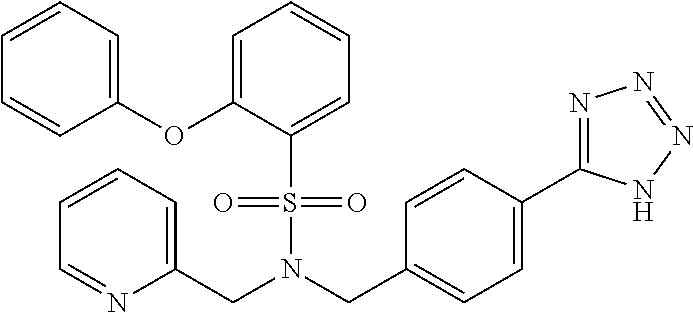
C(N(CC1=CC=C(C2=NN=NN2)C=C1)S(=O)(=O)C1=CC=CC=C1OC1=CC=CC=C1)C1=CC=CC=N1
